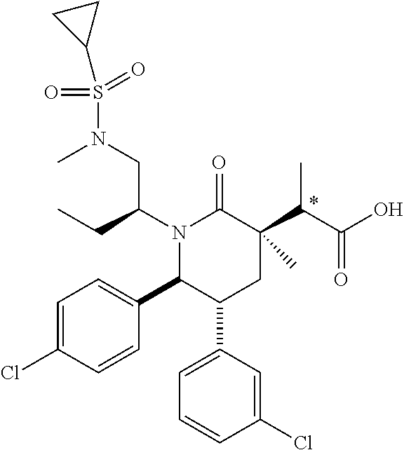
N1(C(CC)CN(S(C2CC2)(=O)=O)C)C(C2=CC=C(Cl)C=C2)C(C2=CC=CC(Cl)=C2)CC(C(C(=O)O)C)(C)C1=O
